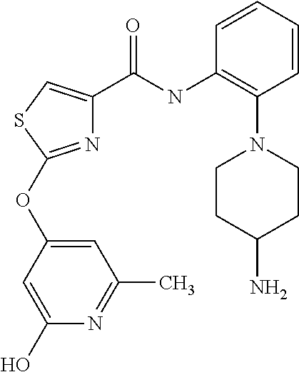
N1=C(OC2=CC(C)=NC(O)=C2)SC=C1C(NC1=C(N2CCC(N)CC2)C=CC=C1)=O
